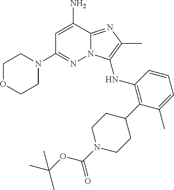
C1OCCN(C2=NN3C(=NC(C)=C3NC3=C(C4CCN(C(=O)OC(C)(C)C)CC4)C(C)=CC=C3)C(N)=C2)C1
